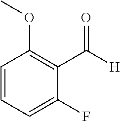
C1(F)=CC=CC(OC)=C1C([H])=O
